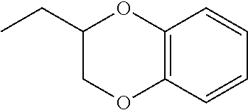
CCC1COC2=C(O1)C=CC=C2
